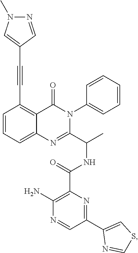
C1(C#CC2=CN(C)N=C2)=C2C(=CC=C1)N=C(C(C)NC(C1=C(N)N=CC(C3=CSC=N3)=N1)=O)N(C1=CC=CC=C1)C2=O
